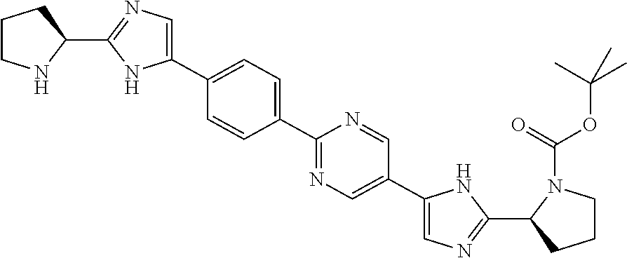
C1(C2=CN=C(C3NCCC3)N2)=CC=C(C2=NC=C(C3=CN=C(C4N(C(=O)OC(C)(C)C)CCC4)N3)C=N2)C=C1
